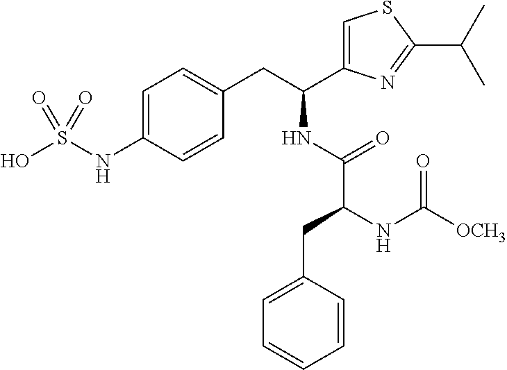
OS(NC1=CC=C(CC(NC(C(CC2=CC=CC=C2)NC([OCH3])=O)=O)C2=CSC(C(C)C)=N2)C=C1)(=O)=O
